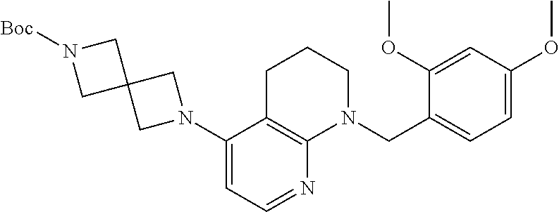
C1(N2CC3(C2)CN([Boc])C3)=CC=NC2=C1CCCN2CC1=CC=C(OC)C=C1OC
